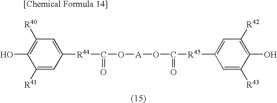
C1([R41])=CC([R44]C(=O)O[A]OC(=O)[R45]C2=CC([R42])=C(O)C([R43])=C2)=CC([R40])=C1O
